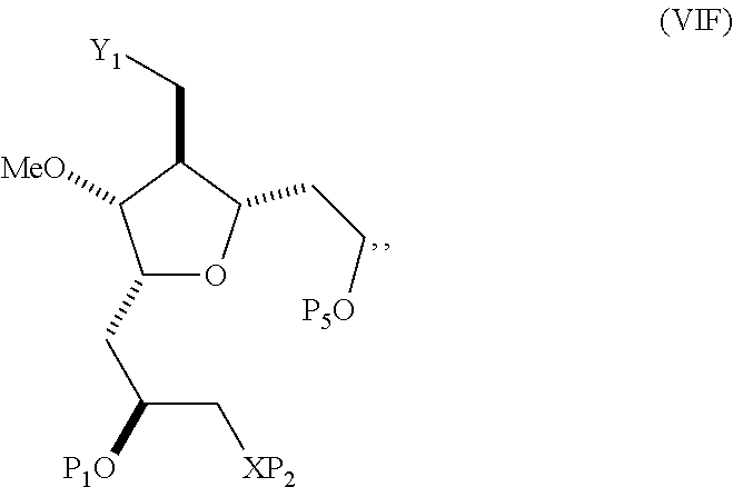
C1(C[Y1])C([MeO])C(CC([P1O])C[XP2])OC1CC[P5O]
